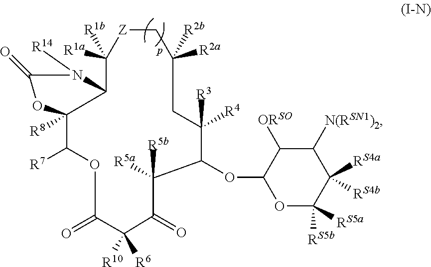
O1C([R7])C2([R8])OC(=O)N([R14])C2C([R1a])([R1b])[Z]CC([R2b])([R2a])CC([R3])([R4])C(OC2OC([RS5b])([RS5a])C([RS4a])([RS4b])C([N(RSN1)2])C2[ORSO])C([R5b])([R5a])C(=O)C([R10])([R6])C1=O
